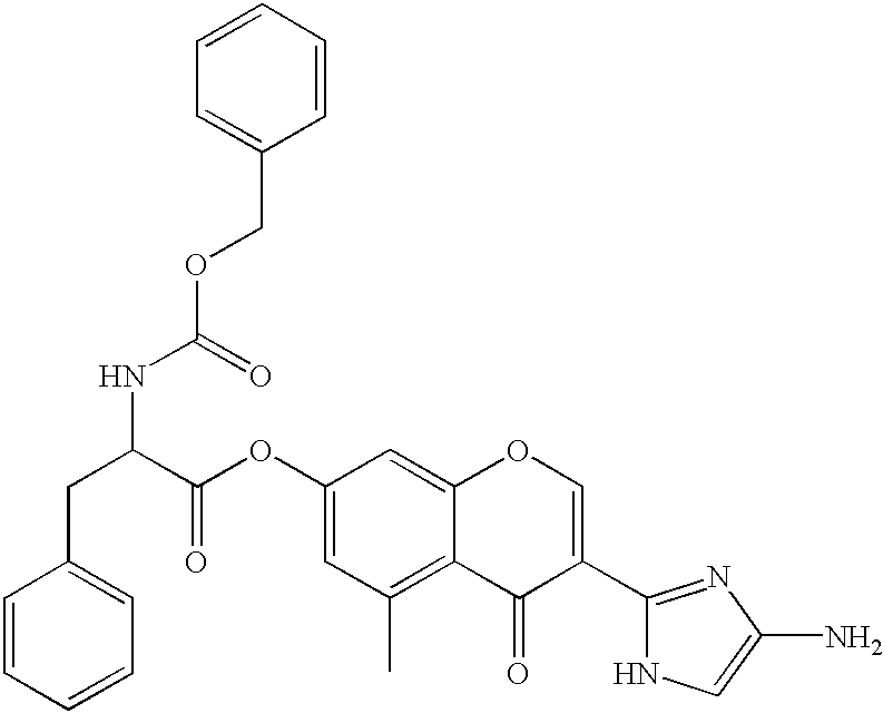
C1=CC=CC=C1COC(NC(CC1=CC=CC=C1)C(OC1=CC(C)=C2C(=C1)OC=C(C1=NC(N)=CN1)C2=O)=O)=O
